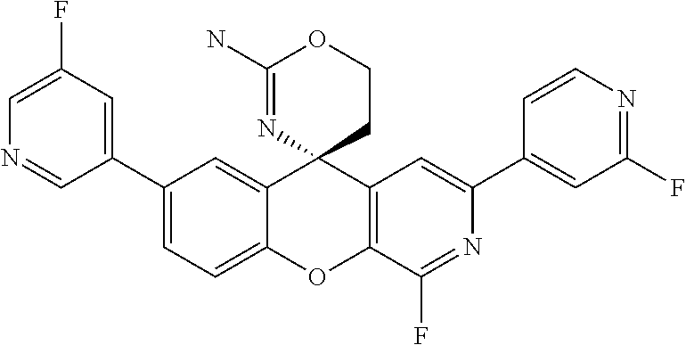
C1=C(F)C=C(C2=CC=C3C(=C2)C2(C4=C(O3)C(F)=NC(C3=CC(F)=NC=C3)=C4)CCOC(N)=N2)C=N1
